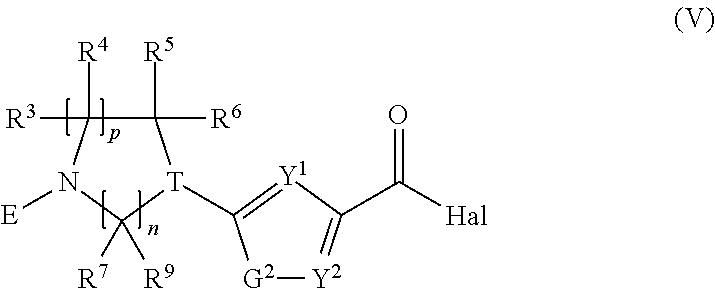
[G2]1[Y2]=C(C([Hal])=O)[Y1]=C1[T]1C([R6])([R5])C([R4])([R3])N([E])C1([R9])[R7]
